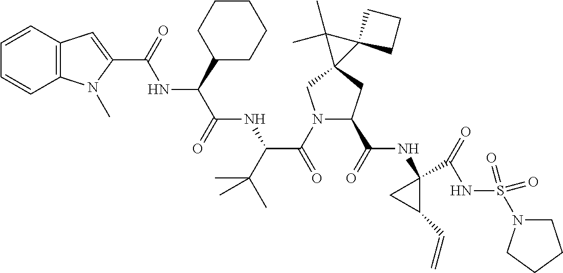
N1(C(=O)C(C(C)(C)C)NC(C(C2CCCCC2)NC(C2=CC3=C(N2C)C=CC=C3)=O)=O)C(C(NC2(C(=O)NS(=O)(=O)N3CCCC3)CC2C=C)=O)CC2(C1)C1(C2(C)C)CCC1
